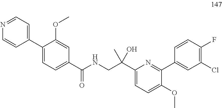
C1(C2=CC=C(C(NCC(C3=CC=C(OC)C(C4=CC(Cl)=C(F)C=C4)=N3)(C)O)=O)C=C2OC)=CC=NC=C1
